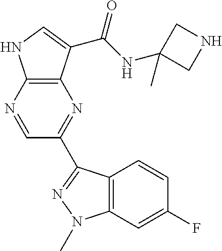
C12=C(N=CC(C3=NN(C)C4=C3C=CC(F)=C4)=N1)NC=C2C(NC1(C)CNC1)=O
